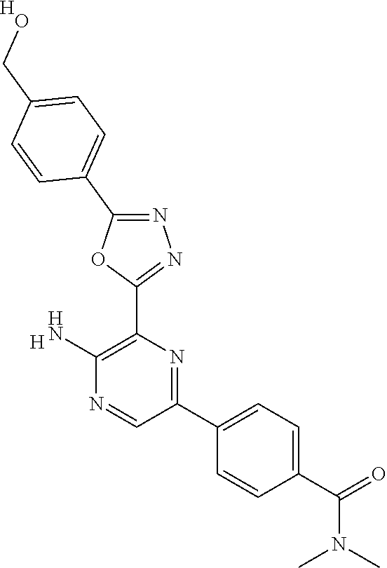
[H].C1(N)=C(C2=NN=C(C3=CC=C(CO)C=C3)O2)N=C(C2=CC=C(C(=O)N(C)C)C=C2)C=N1.[H]
